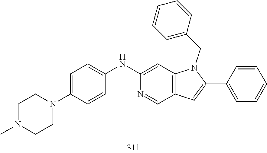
C1CN(C)CCN1C1=CC=C(NC2=CC3=C(C=N2)C=C(C2=CC=CC=C2)N3CC2=CC=CC=C2)C=C1
